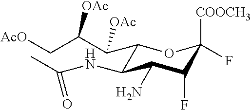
C1(C(C([OAc])C[AcO])[OAc])C(NC(C)=O)C(N)C(F)C([COOCH3])(F)O1
